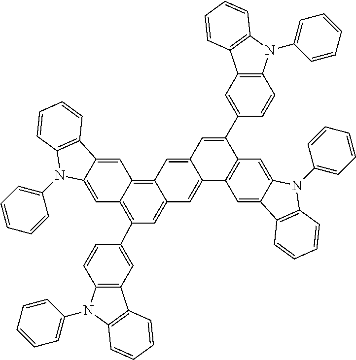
C12=CC3=C4C(=CC(C5=CC6=C(C=C5)N(C5=CC=CC=C5)C5=C6C=CC=C5)=C3C=C1N(C1=CC=CC=C1)C1=C2C=CC=C1)C=C1C(=C4)C=C(C2=CC3=C(C=C2)N(C2=CC=CC=C2)C2=C3C=CC=C2)C2=C1C=C1C(=C2)N(C2=CC=CC=C2)C2=C1C=CC=C2
